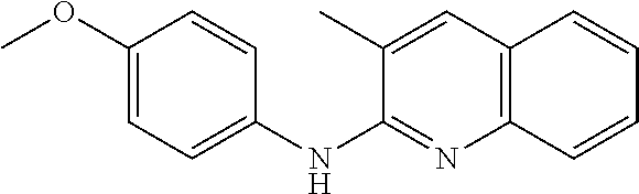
C1(OC)=CC=C(NC2=NC3=C(C=C2C)C=CC=C3)C=C1
